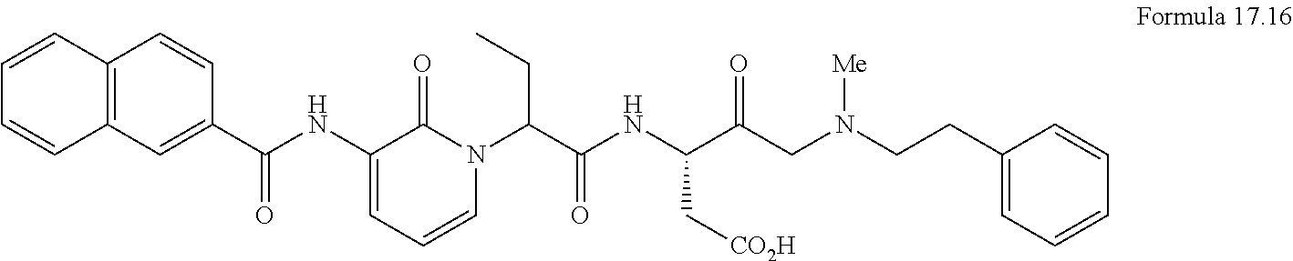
C12=C(C=C(C(NC3=CC=CN(C(C(NC(C(CN(CCC4=CC=CC=C4)[Me])=O)C[CO2H])=O)CC)C3=O)=O)C=C1)C=CC=C2
